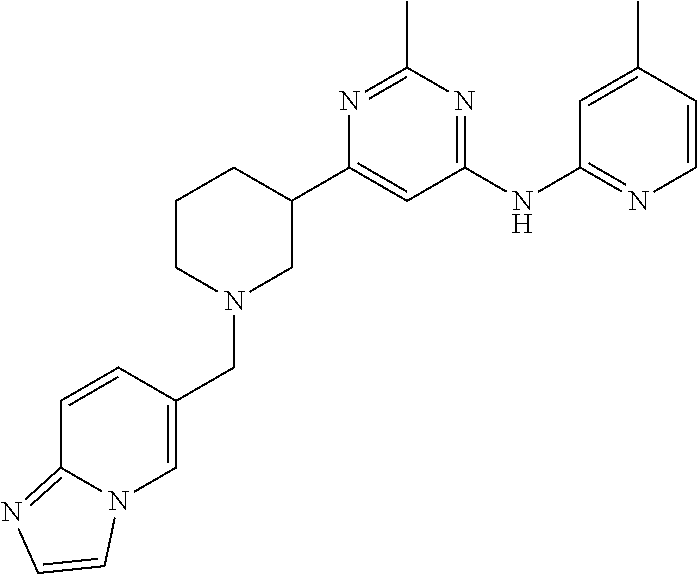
C1(C2CCCN(CC3=CN4C(=NC=C4)C=C3)C2)=CC(NC2=NC=CC(C)=C2)=NC(C)=N1
